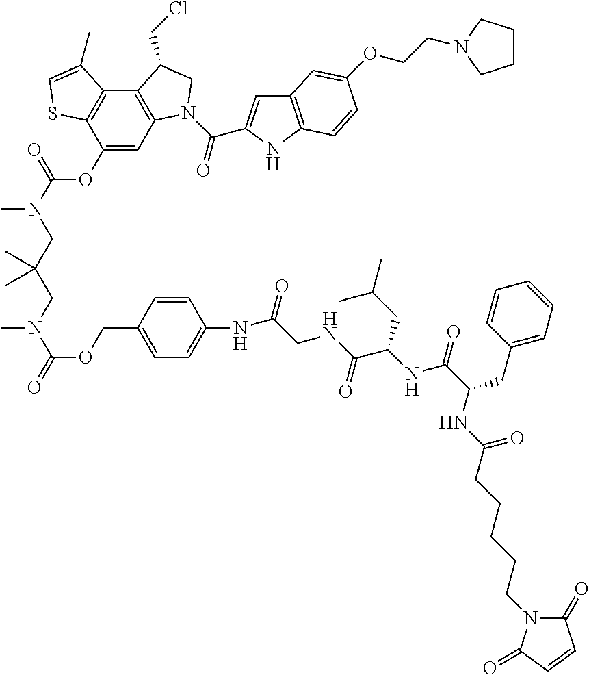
C12=C(C3=C(C(OC(N(CC(CN(C(=O)OCC4=CC=C(NC(CNC(C(CC(C)C)NC(C(NC(CCCCCN5C(=O)C=CC5=O)=O)CC5=CC=CC=C5)=O)=O)=O)C=C4)C)(C)C)C)=O)=C1)SC=C3C)C(CCl)CN2C(=O)C1=CC2=C(N1)C=CC(OCCN1CCCC1)=C2
